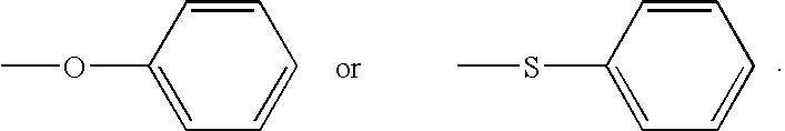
COC1=CC=CC=C1.CSC1=CC=CC=C1
